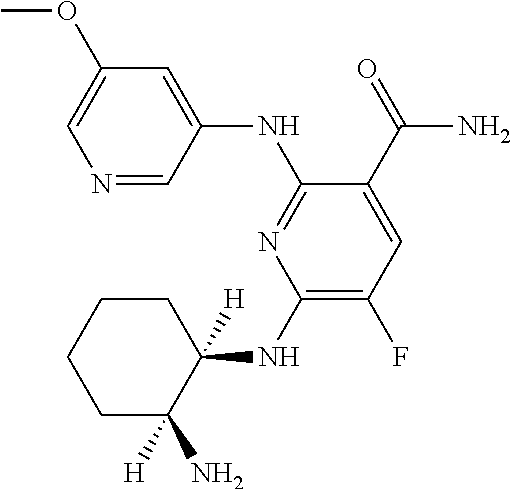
C1(NC2([H])CCCCC2([H])N)=C(F)C=C(C(=O)N)C(NC2=CC(OC)=CN=C2)=N1
